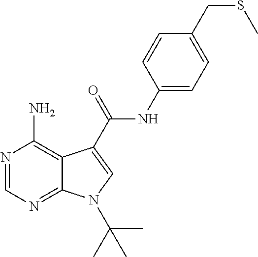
N1=CN=C2C(=C1N)C(C(NC1=CC=C(CSC)C=C1)=O)=CN2C(C)(C)C
